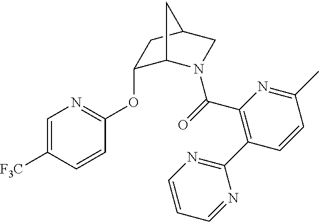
C1(OC2=NC=C([F3C])C=C2)C2N(C(=O)C3=C(C4=NC=CC=N4)C=CC(C)=N3)CC(C1)C2
